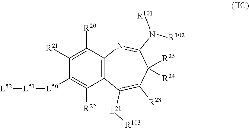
C1([R21])=C([R20])C2=C(C([R22])=C1[L50][L51][L52])C([L21][R103])=C([R23])C([R25])([R24])C(N([R101])[R102])=N2
